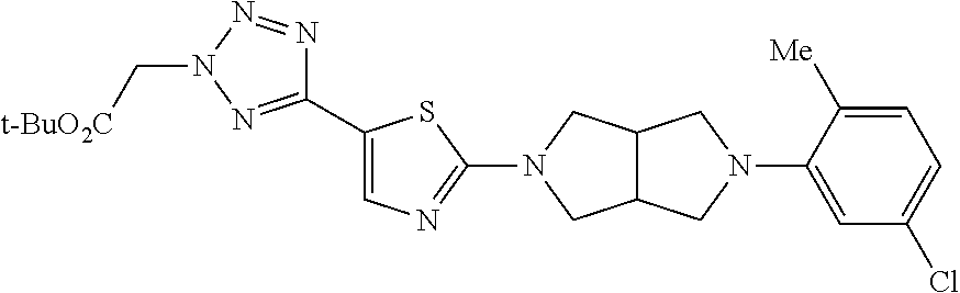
C1(N2CC3C(C2)CN(C2=CC(Cl)=CC=C2[Me])C3)=NC=C(C2=NN(C[t-BuO2C])N=N2)S1
